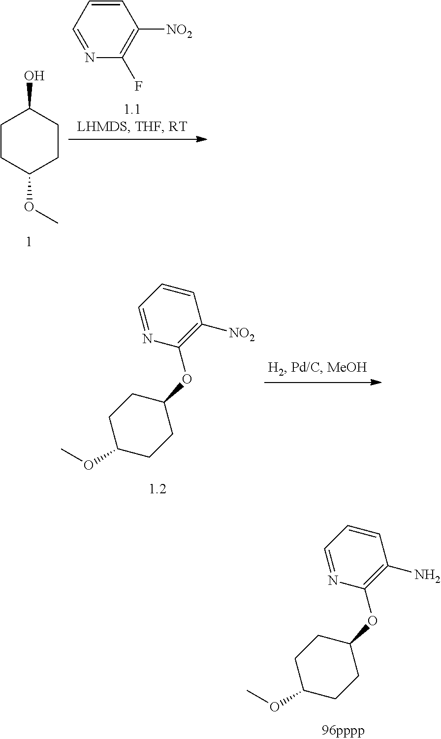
C1CC(OC)CCC1O.C1=CC=NC(F)=C1[NO2].C1=CC=NC(OC2CCC(OC)CC2)=C1[NO2].C1=CC=NC(OC2CCC(OC)CC2)=C1N
